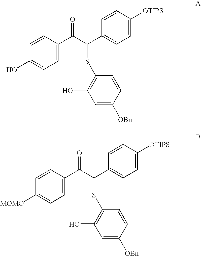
C1=CC(O)=CC=C1C(C(C1=CC=C([OTIPS])C=C1)SC1=C(O)C=C([OBn])C=C1)=O.C1=CC([MOMO])=CC=C1C(C(C1=CC=C([OTIPS])C=C1)SC1=C(O)C=C([OBn])C=C1)=O
